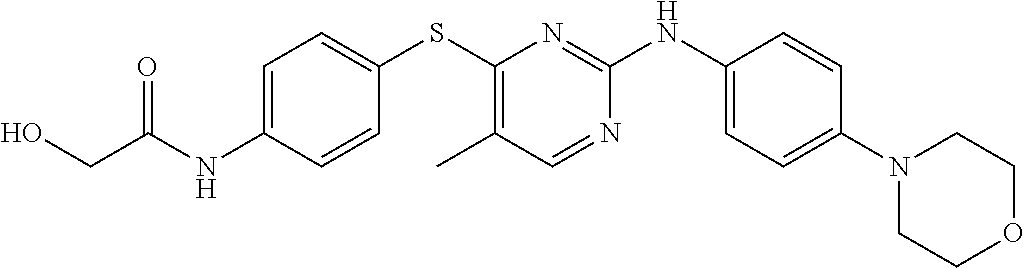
C1=C(NC(CO)=O)C=CC(SC2=C(C)C=NC(NC3=CC=C(N4CCOCC4)C=C3)=N2)=C1
